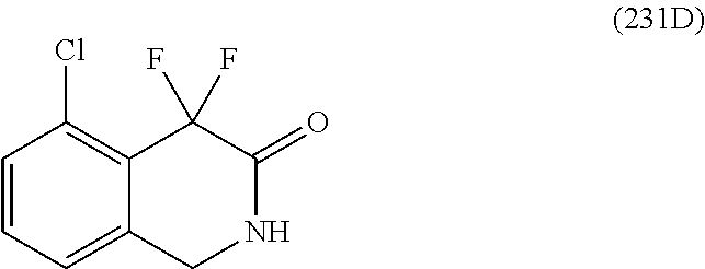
C1=CC=C2C(=C1Cl)C(F)(F)C(=O)NC2
